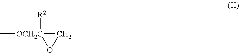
C[OCH2C]1([R2])CO1
